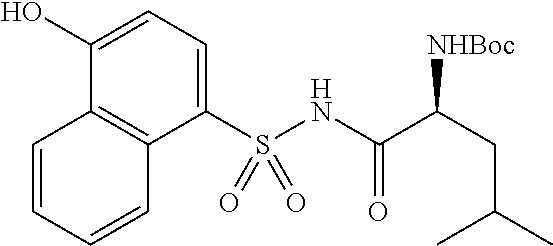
C1(O)=CC=C(S(NC(C(CC(C)C)[NHBoc])=O)(=O)=O)C2=C1C=CC=C2
